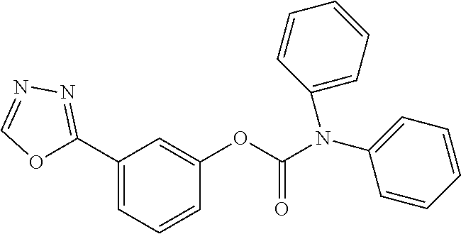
C1(N(C2=CC=CC=C2)C(OC2=CC(C3=NN=CO3)=CC=C2)=O)=CC=CC=C1
